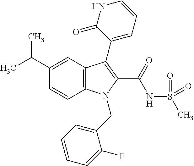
C1(C(C)C)=CC2=C(C=C1)N(CC1=CC=CC=C1F)C(C(NS(C)(=O)=O)=O)=C2C1=CC=CNC1=O
